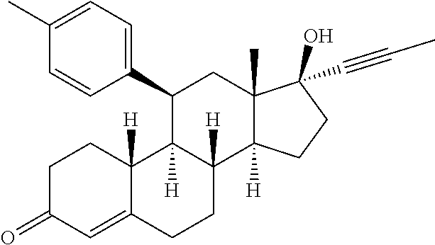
C1(C#CC)(O)C2(C)C([H])(CC1)C1([H])CCC3=CC(=O)CCC3([H])C1([H])C(C1=CC=C(C)C=C1)C2
